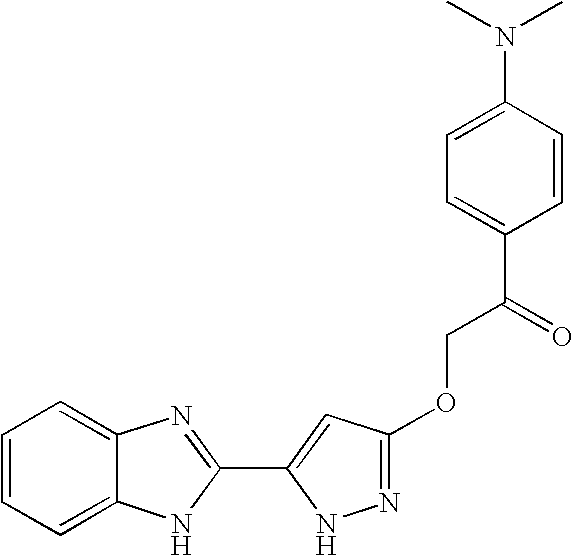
C1=CC=C2C(=C1)N=C(C1=CC(OCC(C3=CC=C(N(C)C)C=C3)=O)=NN1)N2
